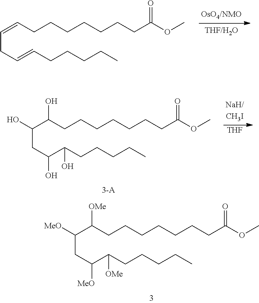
C(=CCCCCCCCC(OC)=O)CC=CCCCCC.C(C(CCCCCCCC(OC)=O)[OMe])(CC(C(CCCCC)[OMe])[MeO])[MeO].[THF].C(C(CCCCCCCC(OC)=O)O)(O)CC(O)C(CCCCC)O
